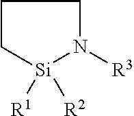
C1C[Si]([R1])([R2])N([R3])C1
